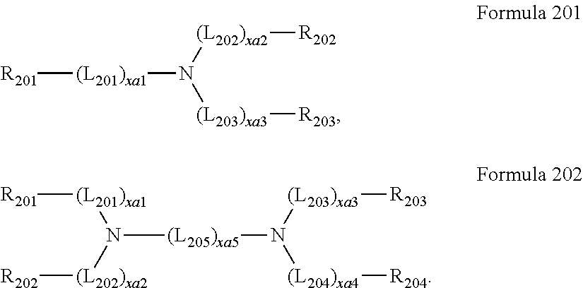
[(L205)xa5](N([(L203)xa3][R203])[(L204)xa4][R204])N([(L202)xa2][R202])[(L201)xa1][R201].[R201][(L201)xa1]N([(L202)xa2][R202])[(L203)xa3][R203]
